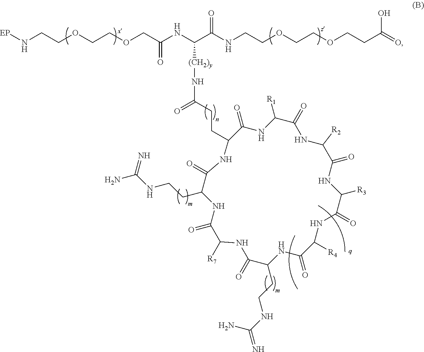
[EP]NCCOCCOCC(NC(C(NCCOCCOCCC(=O)O)=O)[(CH2)y]NC(CCC1C(=O)NC([R1])C(=O)NC([R2])C(=O)NC([R3])C(=O)NC([R4])C(=O)NC(CCNC(=N)N)C(=O)NC([R7])C(=O)NC(CCNC(=N)N)C(=O)N1)=O)=O
